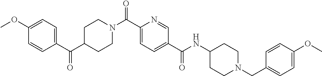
C1CN(C(C2=CC=C(C(=O)NC3CCN(CC4=CC=C(OC)C=C4)CC3)C=N2)=O)CCC1C(C1=CC=C(OC)C=C1)=O
